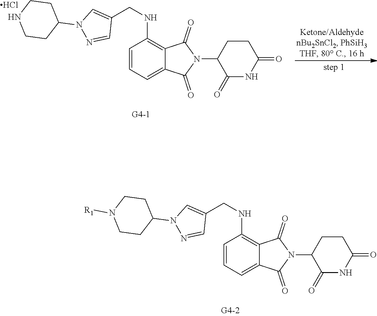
C1=CC=C2C(=C1NCC1=CN(C3CCNCC3)N=C1)C(=O)N(C1C(=O)NC(=O)CC1)C2=O.Cl.C1=CC=C2C(=C1NCC1=CN(C3CCN([R1])CC3)N=C1)C(=O)N(C1C(=O)NC(=O)CC1)C2=O
